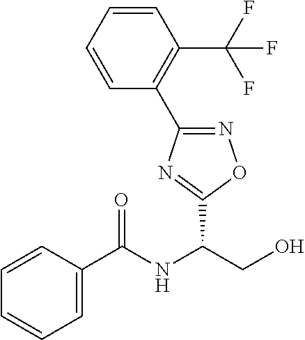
C(NC(CO)C1=NC(C2=C(C(F)(F)F)C=CC=C2)=NO1)(=O)C1=CC=CC=C1
